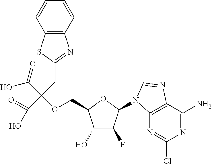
C(C(C(=O)O)(C(=O)O)OCC1C(O)C(F)C(N2C3=C(C(N)=NC(Cl)=N3)N=C2)O1)C1=NC2=C(S1)C=CC=C2
